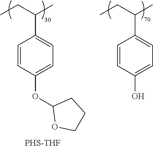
C1=C(OC2OCCC2)C=CC(C(CC)C)=C1.C1=C(O)C=CC(C(CC)C)=C1.[PHS-THF]
